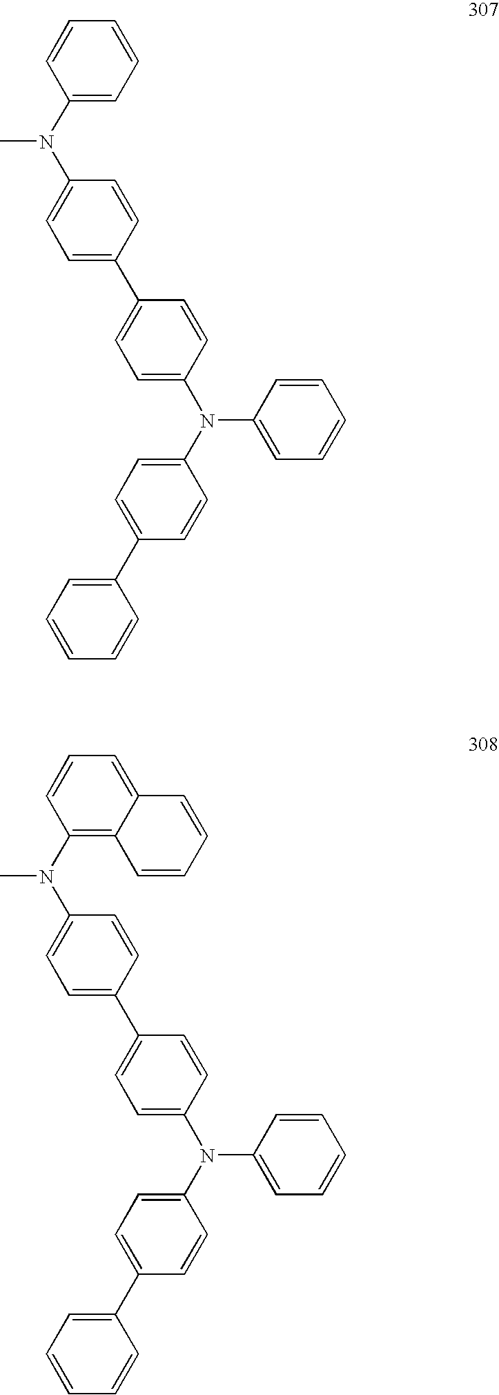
C1=C(N(C2=CC=C(C3=CC=C(N(C4=CC=C(C5=CC=CC=C5)C=C4)C4=CC=CC=C4)C=C3)C=C2)C)C=CC=C1.C12=C(N(C3=CC=C(C4=CC=C(N(C5=CC=C(C6=CC=CC=C6)C=C5)C5=CC=CC=C5)C=C4)C=C3)C)C=CC=C1C=CC=C2
